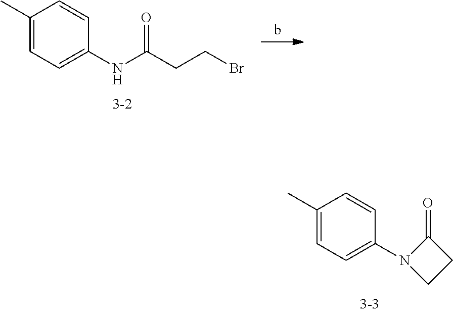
CC1=CC=C(N2CCC2=O)C=C1.b.CC1=CC=C(NC(CCBr)=O)C=C1
